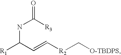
[O-TBDPS]C[R2]C=CC(NC(=O)[R3])[R1]
